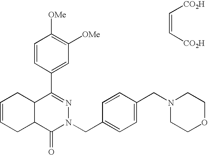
C1=CC(C2=NN(CC3=CC=C(CN4CCOCC4)C=C3)C(=O)C3C2CC=CC3)=CC([OMe])=C1[OMe].[CO2H]C=C[CO2H]
